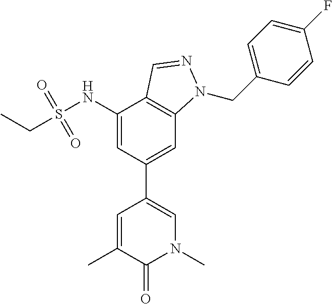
C1(NS(CC)(=O)=O)=CC(C2=CN(C)C(=O)C(C)=C2)=CC2=C1C=NN2CC1=CC=C(F)C=C1
